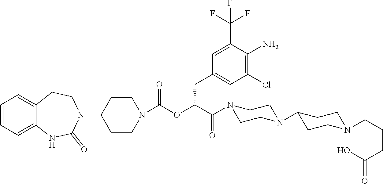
C1=CC=C2C(=C1)CCN(C1CCN(C(OC(C(N3CCN(C4CCN(CCCC(=O)O)CC4)CC3)=O)CC3=CC(Cl)=C(N)C(C(F)(F)F)=C3)=O)CC1)C(=O)N2
